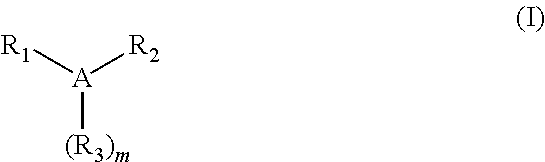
[(R3)m][A]([R1])[R2]
